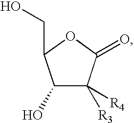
C1(O)C([R4])([R3])C(=O)OC1CO
